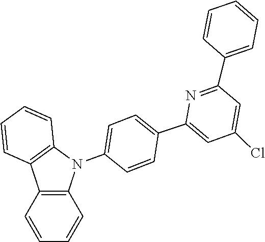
C1=CC=CC(C2=NC(C3=CC=C(N4C5=C(C=CC=C5)C5=C4C=CC=C5)C=C3)=CC(Cl)=C2)=C1
